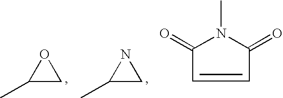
C1(C)CO1.C1(C)CN1.C1(=O)C=CC(=O)N1C
